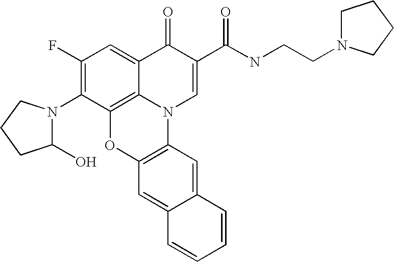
C12=C3C(=CC(F)=C1N1C(O)CCC1)C(=O)C(C(=O)NCCN1CCCC1)=CN3C1=C(O2)C=C2C(=C1)C=CC=C2
